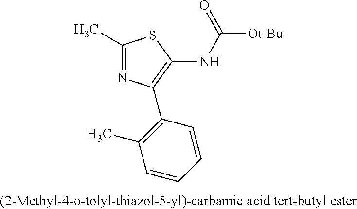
C1(C)=NC(C2=C(C)C=CC=C2)=C(NC(=O)[Ot-Bu])S1
